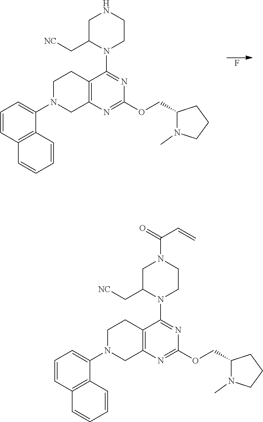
F.C1C(C[NC])N(C2=NC(OCC3N(C)CCC3)=NC3=C2CCN(C2=CC=CC4=C2C=CC=C4)C3)CCN1.C1C(C[NC])N(C2=NC(OCC3N(C)CCC3)=NC3=C2CCN(C2=CC=CC4=C2C=CC=C4)C3)CCN1C(C=C)=O
